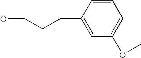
C1=CC(CCCO)=CC(OC)=C1
